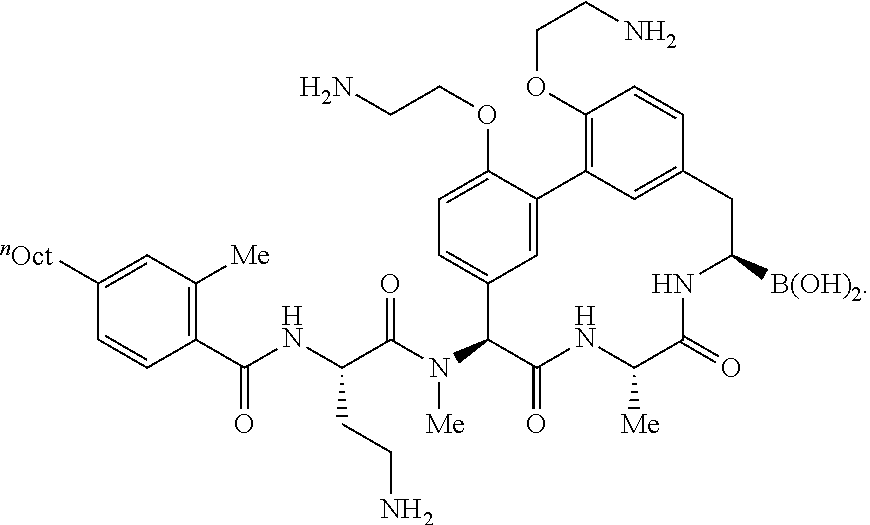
C1([nOct])=CC([Me])=C(C(=O)NC(CCN)C(N([Me])C2C(=O)NC([Me])C(=O)NC([B(OH)2])CC3=CC(=C(OCCN)C=C3)C3=CC2=CC=C3OCCN)=O)C=C1
